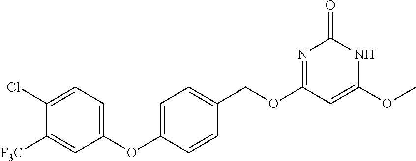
C1(Cl)=CC=C(OC2=CC=C(COC3=NC(=O)NC(OC)=C3)C=C2)C=C1[F3C]
